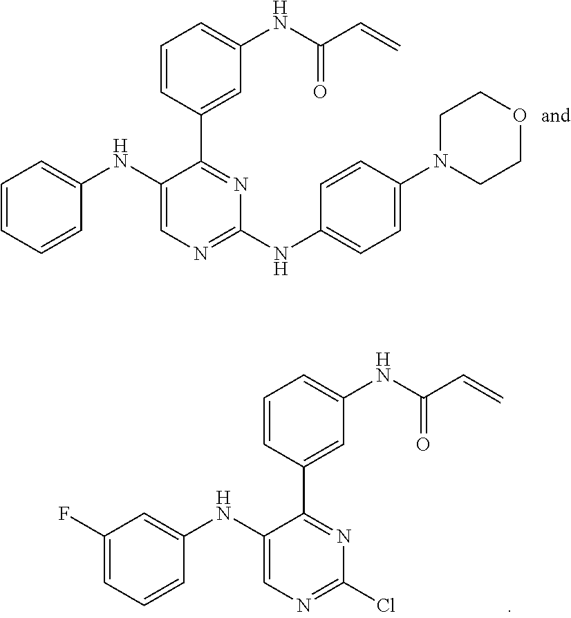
C1=CC=CC(NC2=CN=C(NC3=CC=C(N4CCOCC4)C=C3)N=C2C2=CC(NC(C=C)=O)=CC=C2)=C1.C1(F)=CC=CC(NC2=CN=C(Cl)N=C2C2=CC(NC(C=C)=O)=CC=C2)=C1
